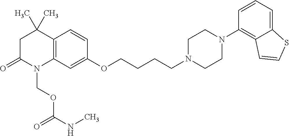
C12=C(C=C(OCCCCN3CCN(C4=C5C(=CC=C4)SC=C5)CC3)C=C1)N(COC(=O)NC)C(=O)CC2(C)C
